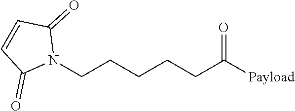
C(CCCCC([Payload])=O)N1C(=O)C=CC1=O
